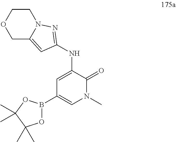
C1=C(NC2=NN3C(=C2)COCC3)C(=O)N(C)C=C1B1OC(C)(C)C(C)(C)O1
